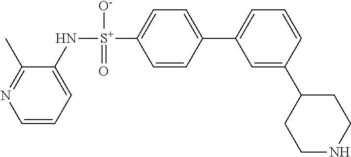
C1(N[S+](C2=CC=C(C3=CC=CC(C4CCNCC4)=C3)C=C2)([O-])=O)=CC=CN=C1C
